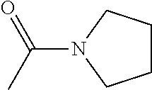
C1CCN(C(C)=O)C1
